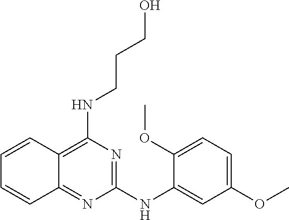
C1(NC2=CC(OC)=CC=C2OC)=NC(NCCCO)=C2C(=N1)C=CC=C2
